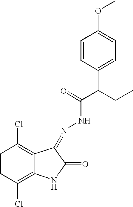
C1=CC(Cl)=C2C(=C1Cl)C(=NNC(C(C1=CC=C(OC)C=C1)CC)=O)C(=O)N2
